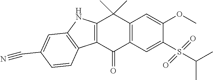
C12=C(C(=O)C3=C(C1(C)C)C=C(OC)C(S(C(C)C)(=O)=O)=C3)C1=C(N2)C=C(C#N)C=C1
